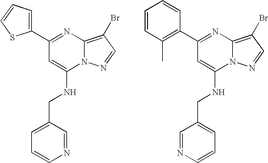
C1(C2=CC=CS2)=NC2=C(Br)C=NN2C(NCC2=CC=CN=C2)=C1.C1(C2=C(C)C=CC=C2)=NC2=C(Br)C=NN2C(NCC2=CC=CN=C2)=C1
